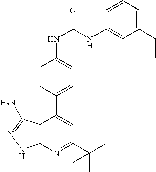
C1(C(C)(C)C)=NC2=C(C(C3=CC=C(NC(=O)NC4=CC(CC)=CC=C4)C=C3)=C1)C(N)=NN2
